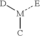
[D][M]([E])C
